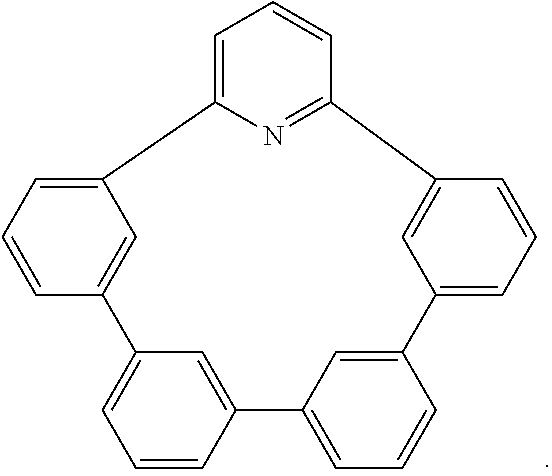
C1=C2N=C(C=C1)C1=CC(=CC=C1)C1=CC(=CC=C1)C1=CC(=CC=C1)C1=CC2=CC=C1
